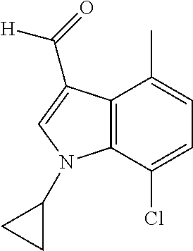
C12=C(C(Cl)=CC=C1C)N(C1CC1)C=C2C(=O)[H]
